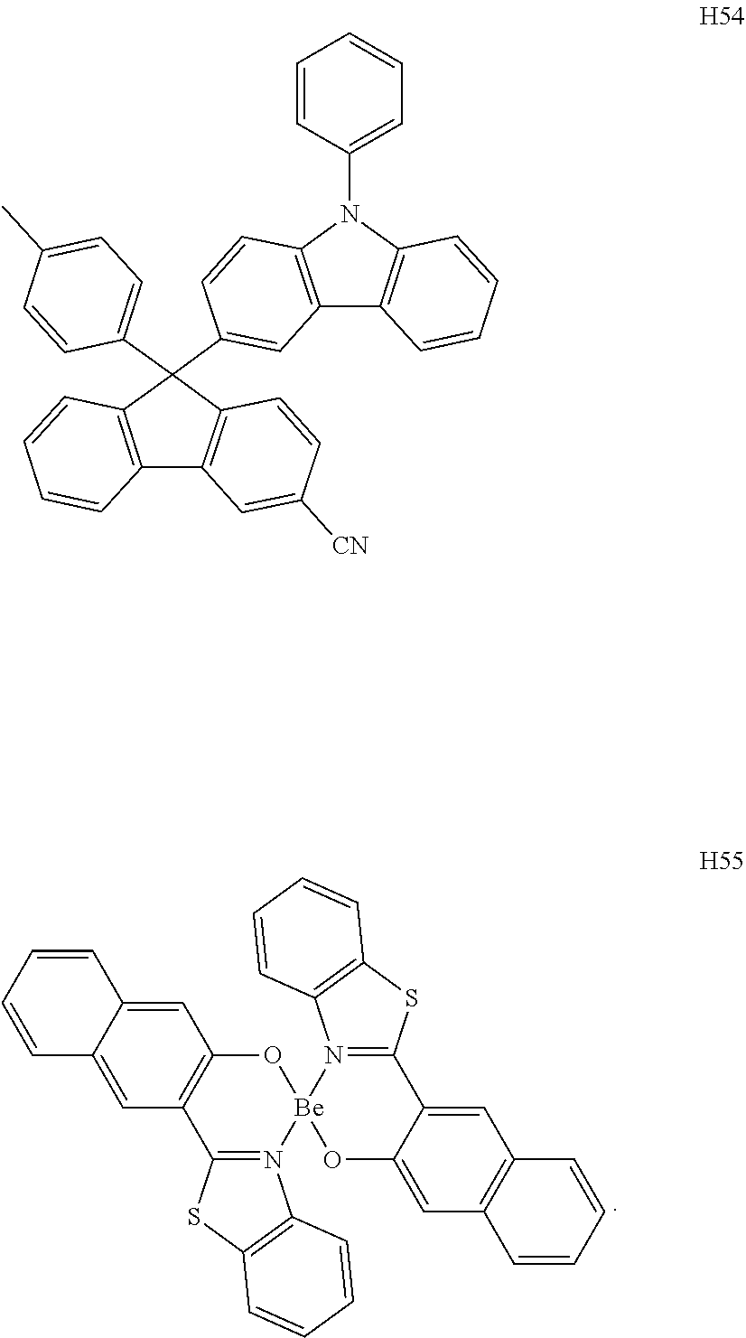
C1=C2C(=CC3=C1O[Be]1(N4=C3SC3=C4C=CC=C3)OC3=CC4=C(C=C3C3=N1C1=C(S3)C=CC=C1)C=CC=C4)C=CC=C2.C1=CC(C2(C3=CC4=C(C=C3)N(C3=CC=CC=C3)C3=C4C=CC=C3)C3=C(C=CC=C3)C3=C2C=CC([CN])=C3)=CC=C1C
